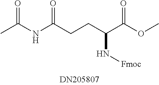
N(C(CCC(C(OC)=O)N[Fmoc])=O)C(C)=O
